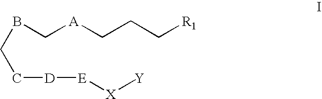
B(CC[D][E][X][Y])C[A]CCC[R1]
